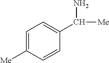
C1=C([Me])C=CC(C(N)[Me])=C1
